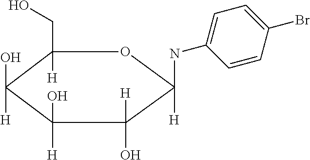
C1(CO)([H])C(O)([H])C(O)([H])C(O)([H])C(NC2=CC=C(Br)C=C2)([H])O1
